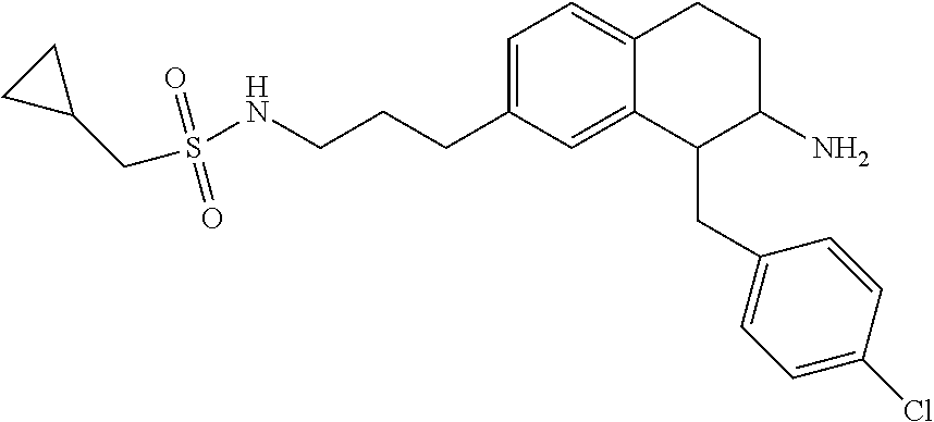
C1=C(CCCNS(CC2CC2)(=O)=O)C=C2C(=C1)CCC(N)C2CC1=CC=C(Cl)C=C1
